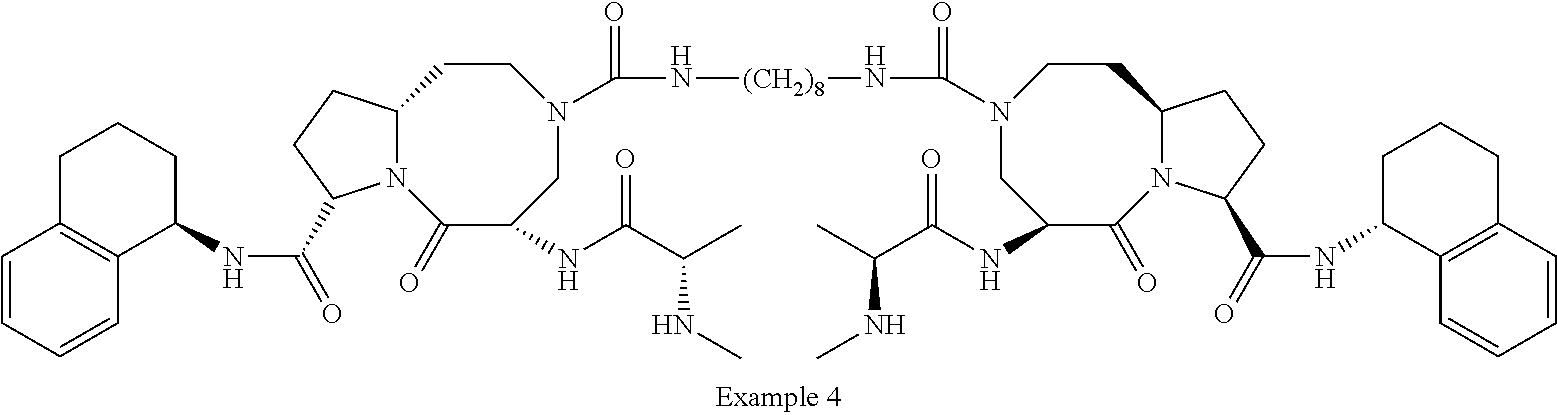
C1C(NC(=O)C2N3C(CC2)CCN(C(N[(CH2)8]NC(=O)N2CC(NC(C(C)NC)=O)C(=O)N4C(CC2)CCC4C(=O)NC2C4=C(C=CC=C4)CCC2)=O)CC(NC(C(C)NC)=O)C3=O)C2=C(C=CC=C2)CC1
